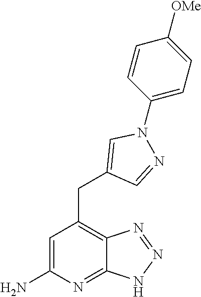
C1=C(N)N=C2C(=C1CC1=CN(C3=CC=C([OMe])C=C3)N=C1)N=NN2
